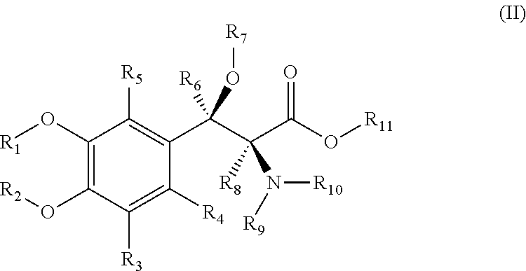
C1(O[R1])=C(O[R2])C([R3])=C([R4])C(C(C(C(O[R11])=O)([R8])N([R9])[R10])(O[R7])[R6])=C1[R5]
